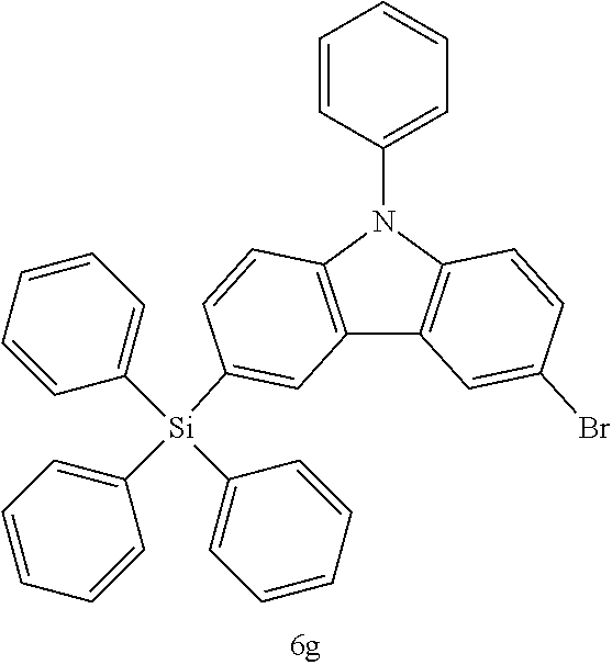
C12=C(N(C3=CC=CC=C3)C3=C1C=C(Br)C=C3)C=CC([Si](C1=CC=CC=C1)(C1=CC=CC=C1)C1=CC=CC=C1)=C2
